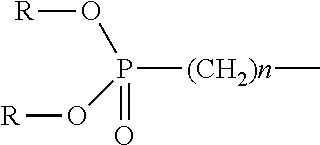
P([(CH2)n]C)(=O)(O[R])O[R]
